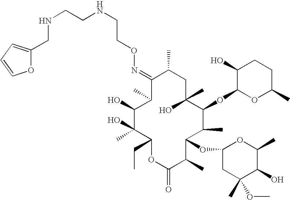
C1(=NOCCNCCNCC2=CC=CO2)C(C)C(O)C(O)(C)C(CC)OC(=O)C(C)C(OC2CC(C)(OC)C(O)C(C)O2)C(C)C(OC2OC(C)CCC2O)C(C)(O)CC1C
